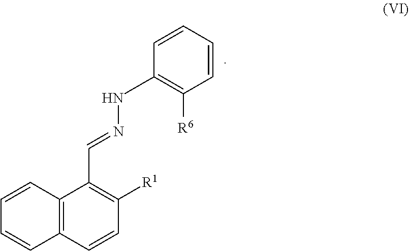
C12=C(C(C=NN)=C([R1])C=C1)C=CC=C2.C1(C)=C([R6])C=CC=C1
